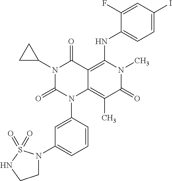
C1=CC(N2C3=C(C)C(=O)N(C)C(NC4=CC=C(I)C=C4F)=C3C(=O)N(C3CC3)C2=O)=CC(N2CCNS2(=O)=O)=C1
